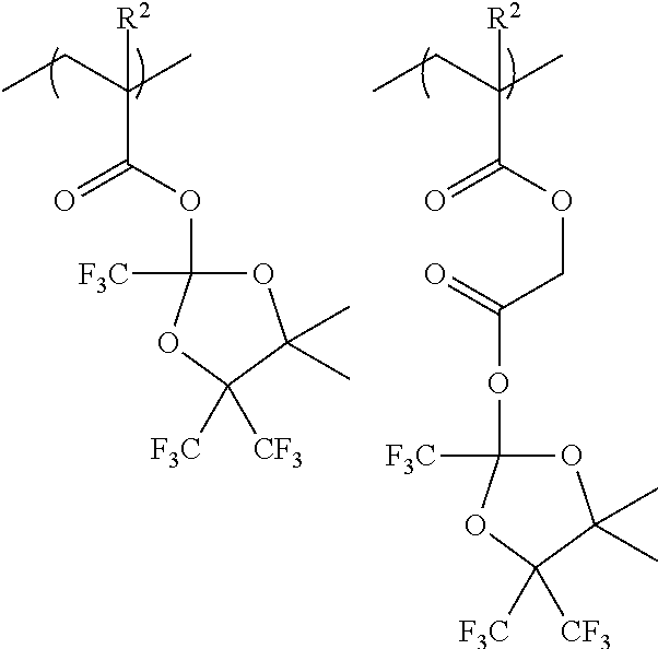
[R2]C(CC)(C)C(OC1([F3C])OC(C)(C)C([F3C])([CF3])O1)=O.[R2]C(CC)(C)C(OCC(=O)OC1([F3C])OC(C)(C)C([F3C])([CF3])O1)=O
